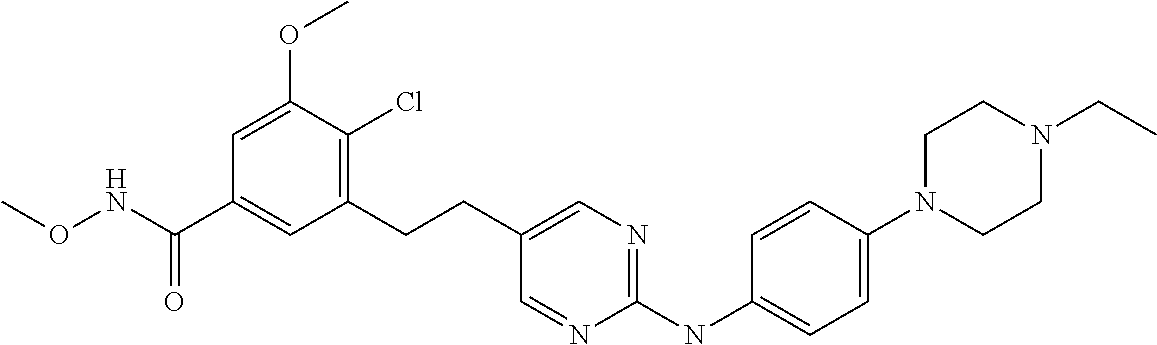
C1(CCC2=CN=C(NC3=CC=C(N4CCN(CC)CC4)C=C3)N=C2)=C(Cl)C(OC)=CC(C(NOC)=O)=C1
